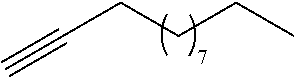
C(CCCC)#C
